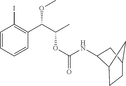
C1=CC=CC(C(C(C)OC(=O)NC2C3CCC(C2)C3)OC)=C1I
